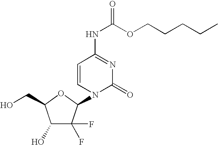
C1(O)C(F)(F)C(N2C(=O)N=C(NC(OCCCCC)=O)C=C2)OC1CO
